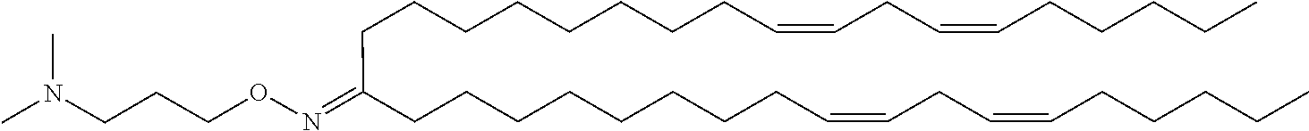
C(CCCCCCC=CCC=CCCCCC)CC(CCCCCCCCC=CCC=CCCCCC)=NOCCCN(C)C
